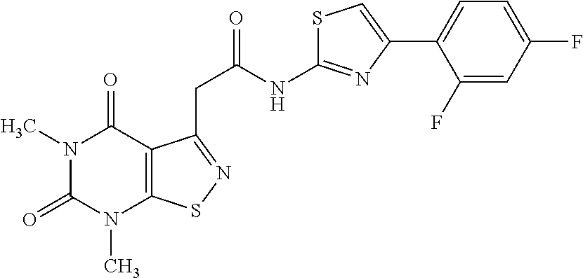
N1(C)C(=O)N(C)C2=C(C1=O)C(CC(=O)NC1=NC(C3=CC=C(F)C=C3F)=CS1)=NS2
